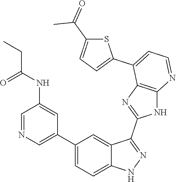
C1=NC=C(C2=CC=C3C(=C2)C(C2=NC4=C(N2)N=CC=C4C2=CC=C(C(=O)C)S2)=NN3)C=C1NC(=O)CC
